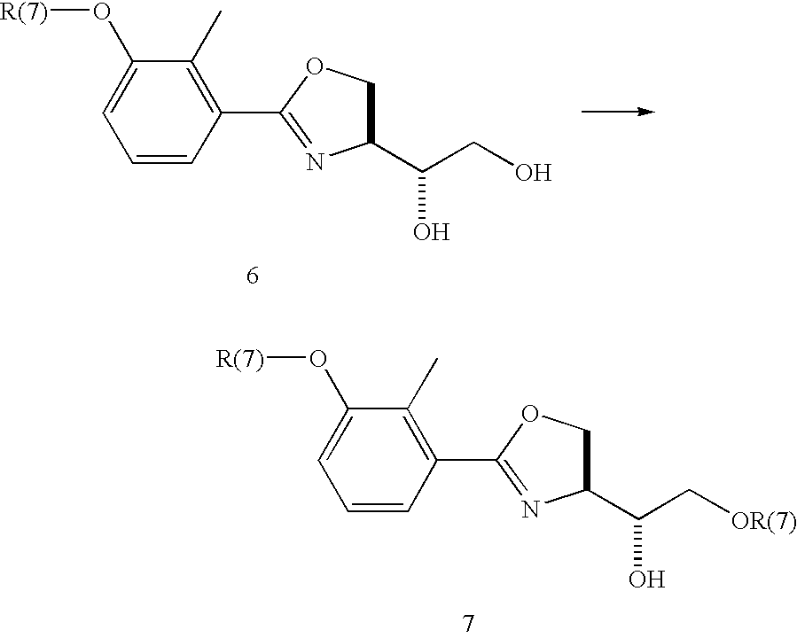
C1=CC(C2=NC(C(C[OR(7)])O)CO2)=C(C)C(O[R(7)])=C1.C1=CC(C2=NC(C(CO)O)CO2)=C(C)C(O[R(7)])=C1
